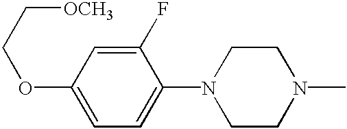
C1=C(OCC[OCH3])C=C(F)C(N2CCN(C)CC2)=C1
